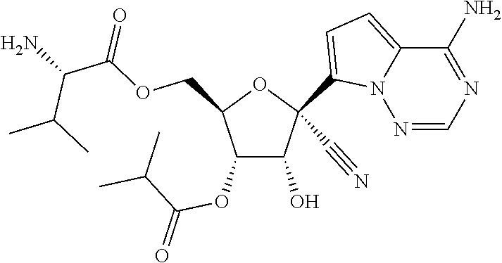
O(CC1C(OC(C(C)C)=O)C(O)C(C#N)(C2=CC=C3N2N=CN=C3N)O1)C(=O)C(N)C(C)C
